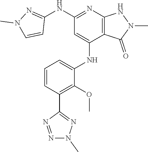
C12=C(N=C(NC3=NN(C)C=C3)C=C1NC1=CC=CC(C3=NN(C)N=N3)=C1OC)NN(C)C2=O
